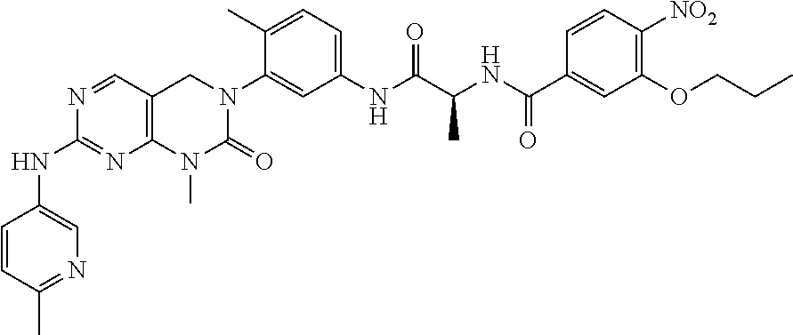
C12=C(C=NC(NC3=CN=C(C)C=C3)=N1)CN(C1=CC(NC(=O)C(C)NC(=O)C3=CC(OCCC)=C([NO2])C=C3)=CC=C1C)C(=O)N2C
